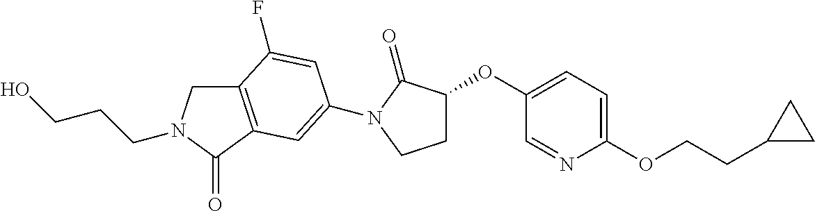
C12=C(C(=O)N(CCCO)C1)C=C(N1C(=O)C(OC3=CC=C(OCCC4CC4)N=C3)CC1)C=C2F
